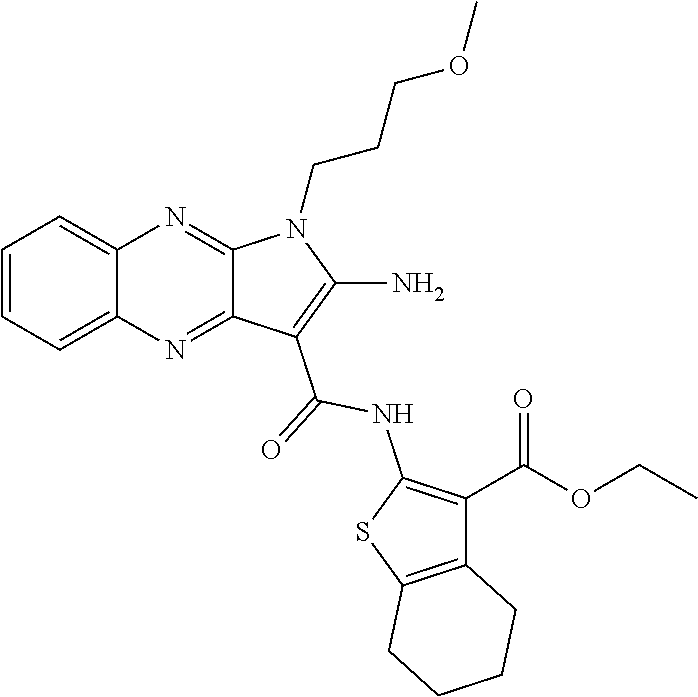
C12=CC=CC=C1N=C1C(=N2)C(C(=O)NC2=C(C(=O)OCC)C3=C(S2)CCCC3)=C(N)N1CCCOC
